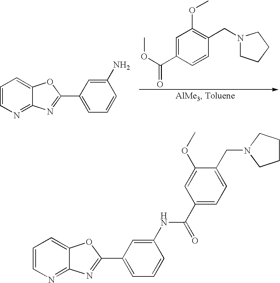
C1=CN=C2C(=C1)OC(C1=CC=CC(NC(C3=CC=C(CN4CCCC4)C(OC)=C3)=O)=C1)=N2.C1=C(C(OC)=O)C=CC(CN2CCCC2)=C1OC.C1=CN=C2C(=C1)OC(C1=CC=CC(N)=C1)=N2
